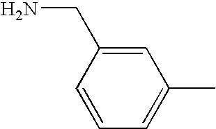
C1=C(CN)C=CC=C1C
